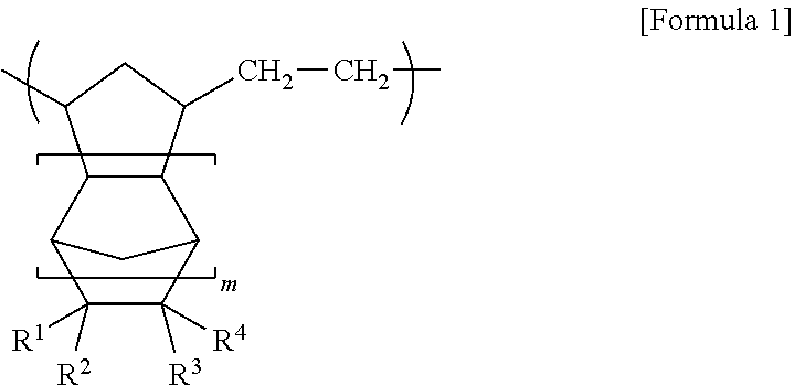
C12C3C(C(C([R2])([R1])C1([R3])[R4])C2)C(C)CC3CCC
